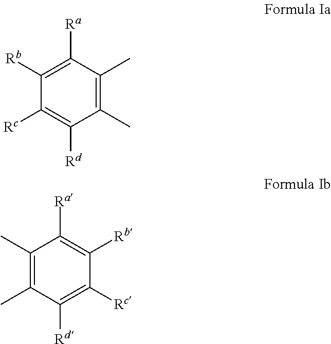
C1(C)=C(C)C([Ra])=C([Rb])C([Rc])=C1[Rd].C1(C)=C(C)C([Rd])=C([Rc])C([Rb])=C1[Ra]
